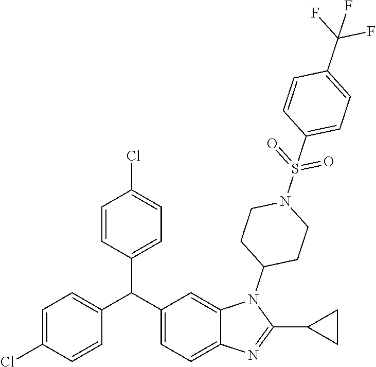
C1(C(C2=CC=C3C(=C2)N(C2CCN(S(=O)(=O)C4=CC=C(C(F)(F)F)C=C4)CC2)C(C2CC2)=N3)C2=CC=C(Cl)C=C2)=CC=C(Cl)C=C1
